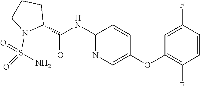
N1=C(NC(=O)C2CCCN2S(=O)(N)=O)C=CC(OC2=C(F)C=CC(F)=C2)=C1
